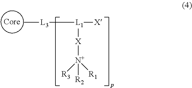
[Core].[X]([N+]([R2])([R3])[R1])[L1]([L3]C)[X]
